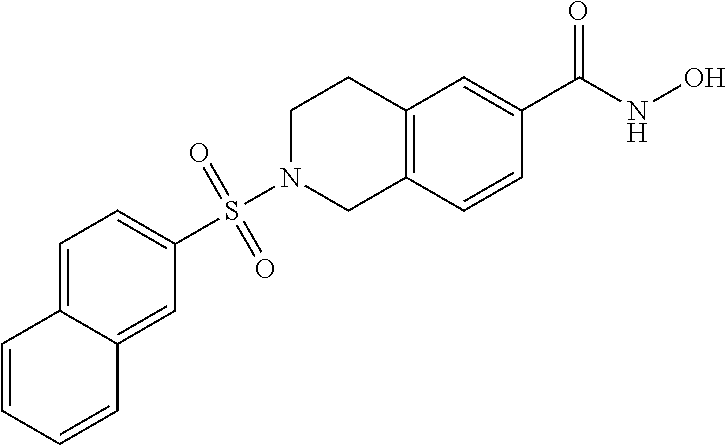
C12=C(C=CC(C(NO)=O)=C1)CN(S(C1=CC=C3C(=C1)C=CC=C3)(=O)=O)CC2
